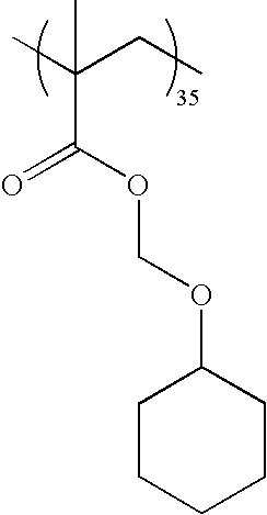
CC(CC)(C(OCOC1CCCCC1)=O)C
